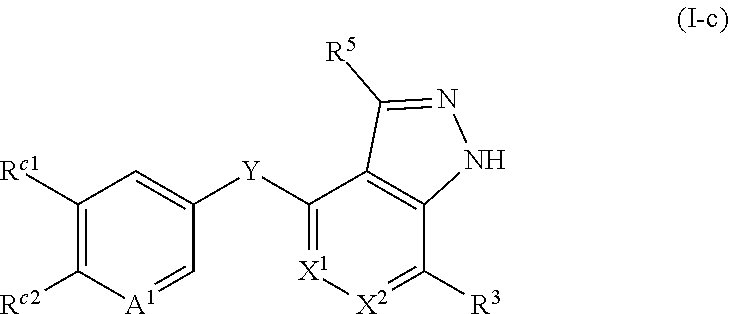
[Y](C1=[X1][X2]=C([R3])C2=C1C([R5])=NN2)C1=CC([Rc1])=C([Rc2])[A1]=C1
